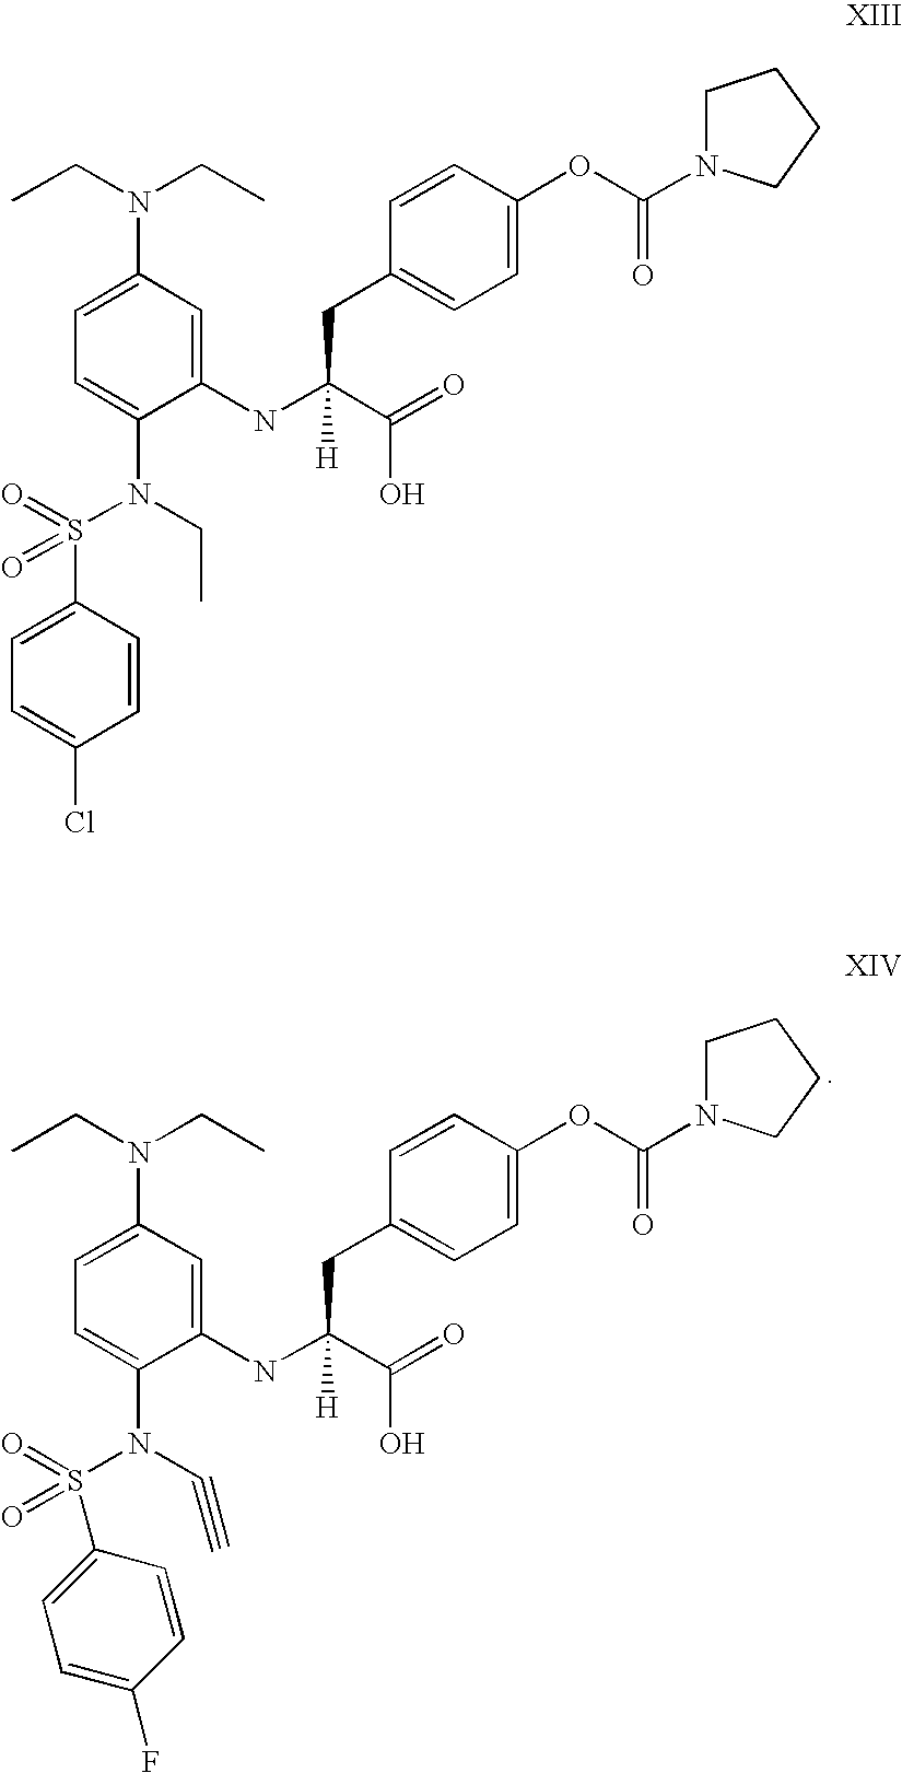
C1=C(N(CC)CC)C=C(NC(CC2=CC=C(OC(=O)N3CCCC3)C=C2)(C(O)=O)[H])C(N(S(C2=CC=C(F)C=C2)(=O)=O)C#C)=C1.C1=C(N(CC)CC)C=C(NC(CC2=CC=C(OC(=O)N3CCCC3)C=C2)(C(O)=O)[H])C(N(CC)S(C2=CC=C(Cl)C=C2)(=O)=O)=C1
